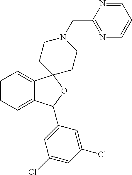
C1=C2C(=CC=C1)C1(OC2C2=CC(Cl)=CC(Cl)=C2)CCN(CC2=NC=CC=N2)CC1
